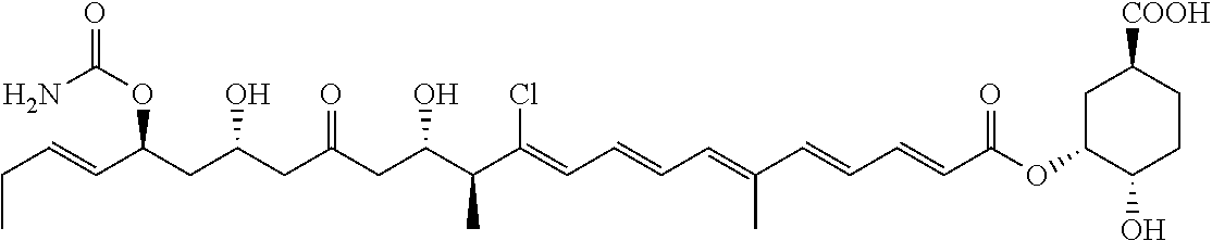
CCC=CC(CC(CC(CC(C(C(=CC=CC=C(C=CC=CC(OC1C(O)CCC([COOH])C1)=O)C)Cl)C)O)=O)O)OC(=O)N
